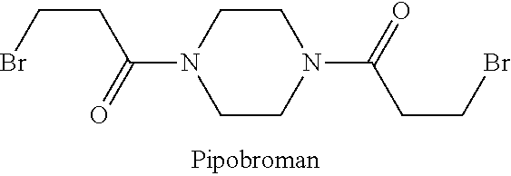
O=C(CCBr)N1CCN(C(CCBr)=O)CC1
